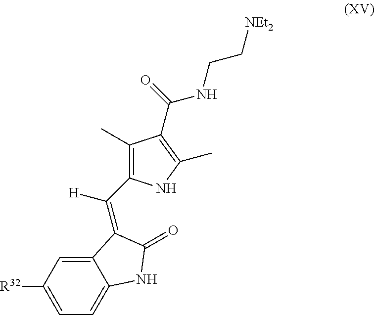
C1([R32])=CC=C2C(=C1)C(=C(C1=C(C)C(C(NCC[NEt2])=O)=C(C)N1)[H])C(=O)N2
